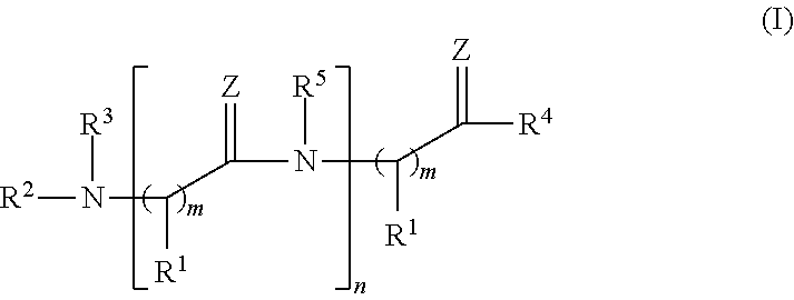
N([R3])(C([R1])C(=[Z])N(C([R1])C([R4])=[Z])[R5])[R2]
